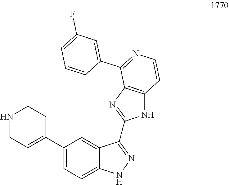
C1(C2=CCNCC2)=CC=C2C(=C1)C(C1=NC3=C(N1)C=CN=C3C1=CC(F)=CC=C1)=NN2
